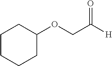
C1C(OCC([H])=O)CCCC1
